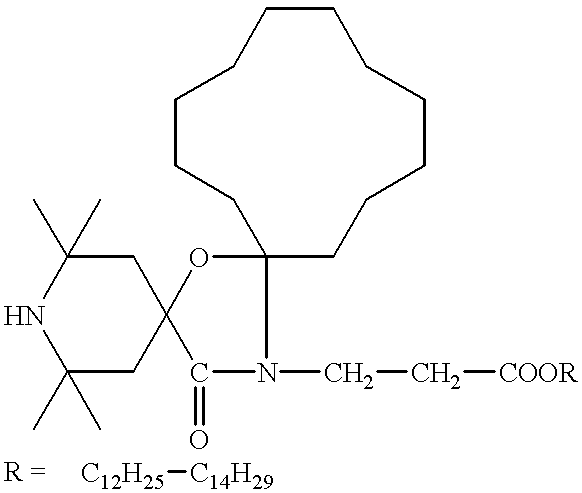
N1C(C)(C)CC2(CC1(C)C)C(=O)N(CC[COOR])C1(O2)CCCCCCCCCCC1.[C12H25][C14H29]
